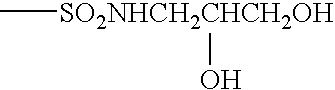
C[SO2NHCH2CHCH2OH]O
